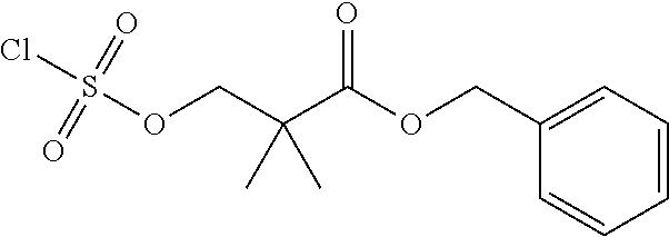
O(CC1=CC=CC=C1)C(C(COS(=O)(=O)Cl)(C)C)=O
